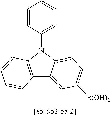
C12=C(N(C3=CC=CC=C3)C3=CC=C([B(OH)2])C=C13)C=CC=C2
